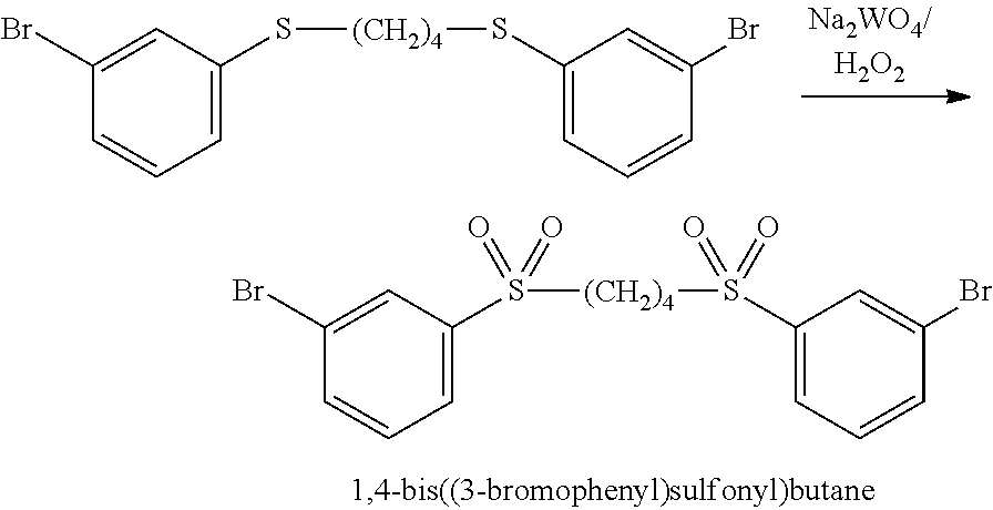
C1(Br)=CC(S([(CH2)4]S(C2=CC=CC(Br)=C2)(=O)=O)(=O)=O)=CC=C1.C1(Br)=CC(S[(CH2)4]SC2=CC=CC(Br)=C2)=CC=C1
